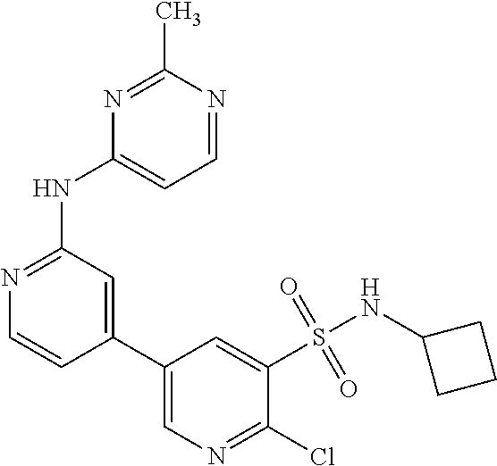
C1(S(NC2CCC2)(=O)=O)=CC(C2=CC(NC3=CC=NC(C)=N3)=NC=C2)=CN=C1Cl
